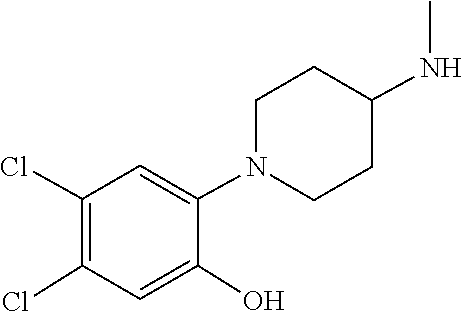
CNC1CCN(C2=CC(Cl)=C(Cl)C=C2O)CC1
